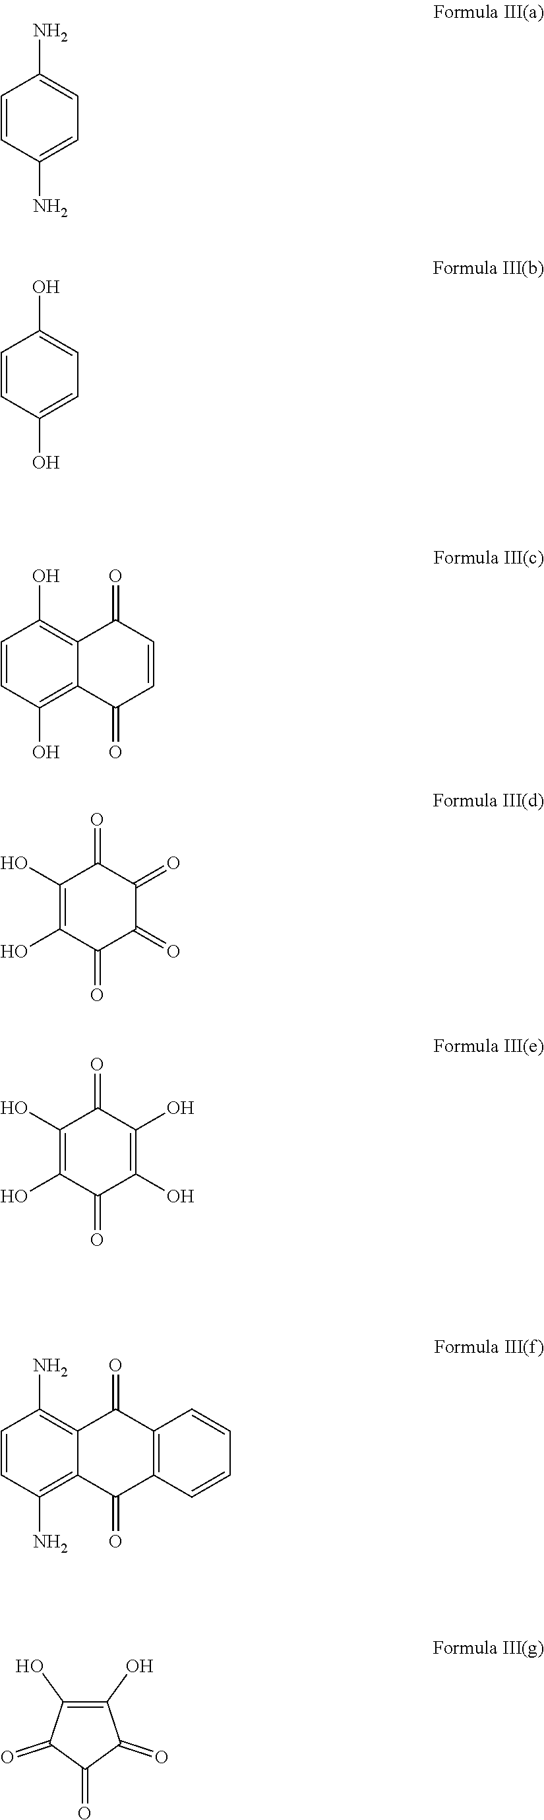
C1=CC(N)=CC=C1N.C1=CC(O)=CC=C1O.C1=CC(O)=C2C(=C1O)C(=O)C=CC2=O.C1(O)=C(O)C(=O)C(=O)C(=O)C1=O.C1(O)=C(O)C(=O)C(O)=C(O)C1=O.C1=CC(N)=C2C(=C1N)C(=O)C1=C(C2=O)C=CC=C1.C1(O)=C(O)C(=O)C(=O)C1=O
